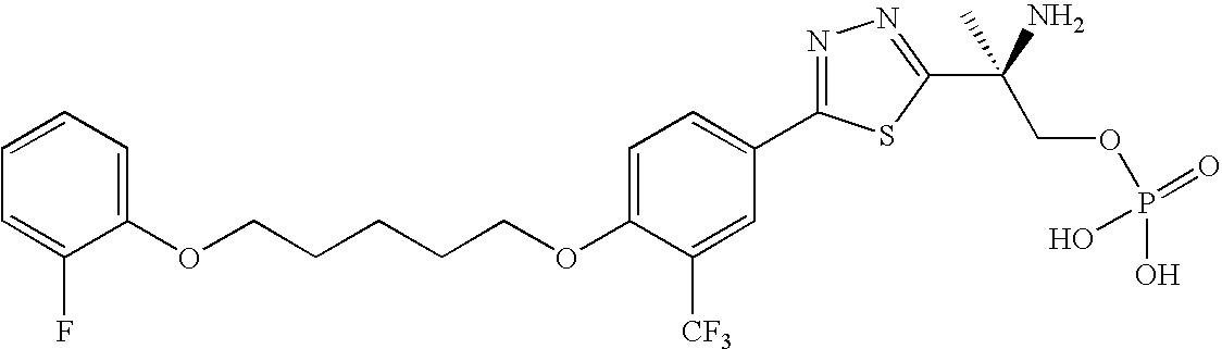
C(OC1=CC=C(C2=NN=C(C(COP(O)(=O)O)(N)C)S2)C=C1[CF3])CCCCOC1=CC=CC=C1F
